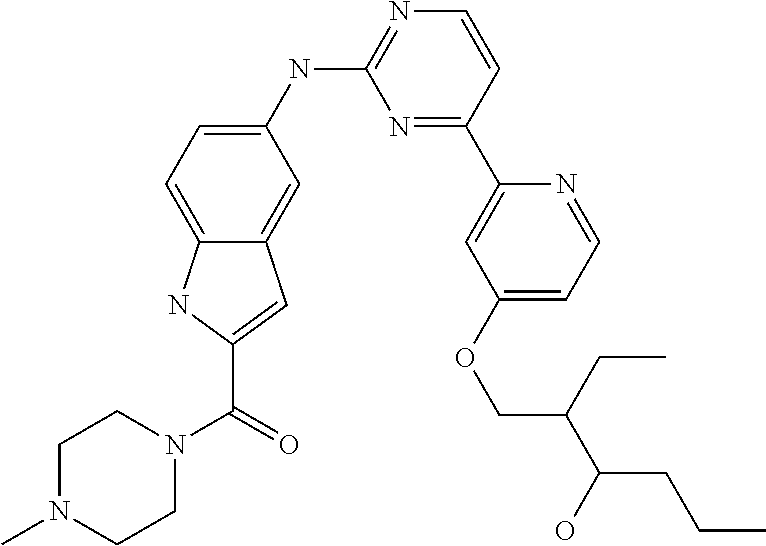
C1(NC2=NC=CC(C3=CC(OCC(C(CCC)O)CC)=CC=N3)=N2)=CC=C2C(=C1)C=C(C(N1CCN(C)CC1)=O)N2
